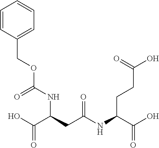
C(C(C(O)=O)NC(=O)CC(NC(OCC1=CC=CC=C1)=O)C(=O)O)CC(=O)O
